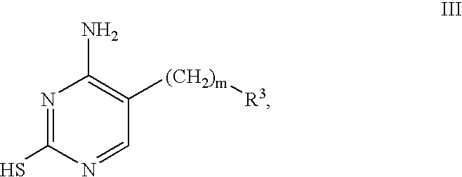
SC1=NC(N)=C([(CH2)m][R3])C=N1
